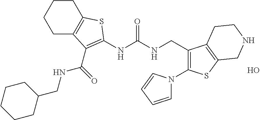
C1C2=C(CCC1)SC(NC(NCC1=C(N3C=CC=C3)SC3=C1CCNC3)=O)=C2C(NCC1CCCCC1)=O.O
